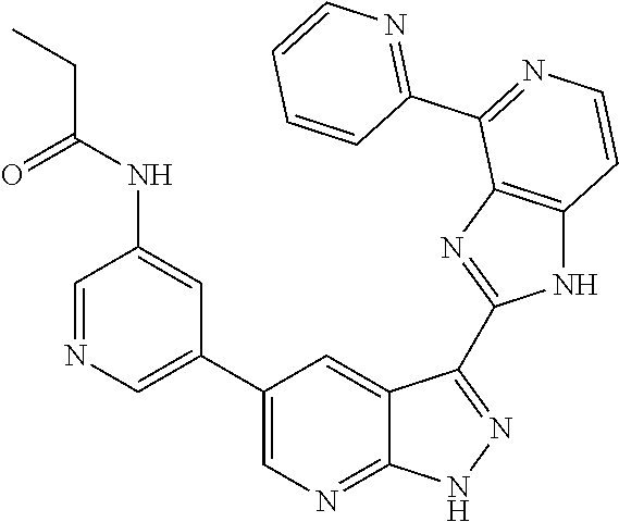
C1=NC=C(C2=CN=C3C(=C2)C(C2=NC4=C(N2)C=CN=C4C2=NC=CC=C2)=NN3)C=C1NC(CC)=O
